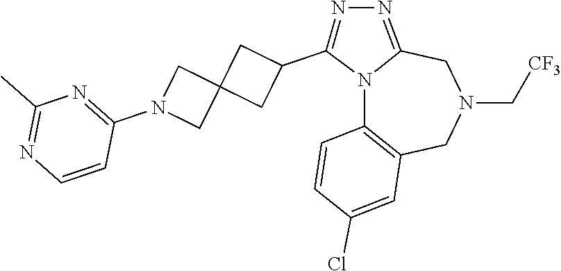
N12C3=C(CN(C[CF3])CC1=NN=C2C1CC2(C1)CN(C1=NC(C)=NC=C1)C2)C=C(Cl)C=C3
